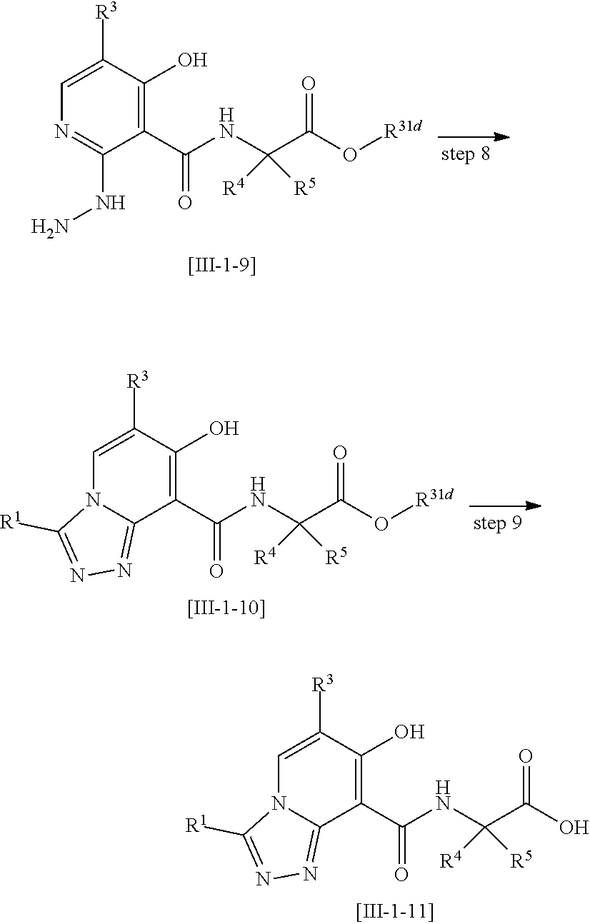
C1(O)=C(C(NC(C(O[R31d])=O)([R4])[R5])=O)C(NN)=NC=C1[R3].C1(O)=C(C(NC(C(O[R31d])=O)([R4])[R5])=O)C2=NN=C([R1])N2C=C1[R3].C1(O)=C(C(NC(C(O)=O)([R4])[R5])=O)C2=NN=C([R1])N2C=C1[R3]
